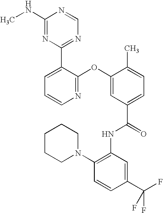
N1=C(OC2=CC(C(=O)NC3=C(N4CCCCC4)C=CC(C(F)(F)F)=C3)=CC=C2C)C(C2=NC=NC(NC)=N2)=CC=C1
